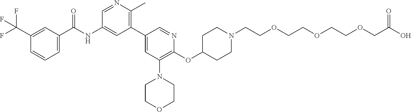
FC(C1=CC(C(NC2=CC(C3=CC(N4CCOCC4)=C(OC4CCN(CCOCCOCCOCC(O)=O)CC4)N=C3)=C(C)N=C2)=O)=CC=C1)(F)F
